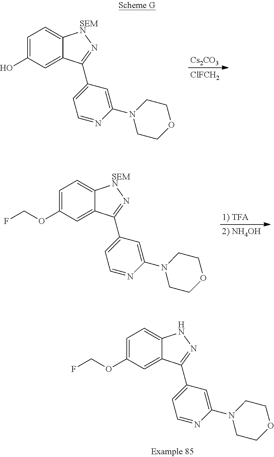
[1) TFA].[2) NH4OH].C1=C(OCF)C=C2C(=C1)[SEMN]N=C2C1=CC=NC(N2CCOCC2)=C1.[Cs2CO3].[ClFCH2].C1=C(O)C=C2C(=C1)[SEMN]N=C2C1=CC=NC(N2CCOCC2)=C1.C1=C(OCF)C=C2C(=C1)NN=C2C1=CC=NC(N2CCOCC2)=C1
